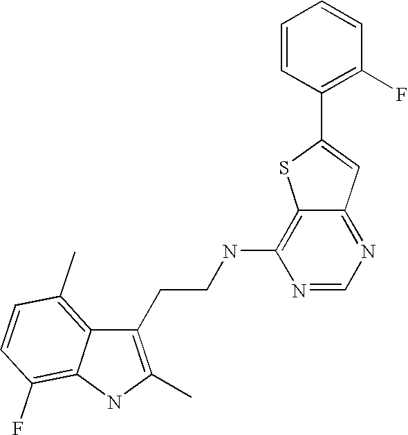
C1(CCNC2=C3C(=NC=N2)C=C(C2=C(F)C=CC=C2)S3)=C(C)NC2=C(F)C=CC(C)=C12
